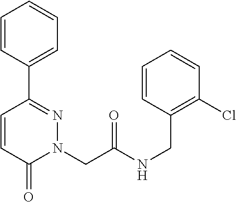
C1=CC(C2=NN(CC(NCC3=C(Cl)C=CC=C3)=O)C(=O)C=C2)=CC=C1
